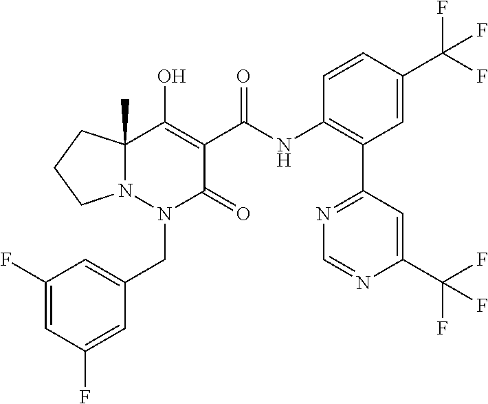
C1(F)=CC(F)=CC(CN2C(=O)C(C(=O)NC3=C(C4=NC=NC(C(F)(F)F)=C4)C=C(C(F)(F)F)C=C3)=C(O)C3(C)N2CCC3)=C1
